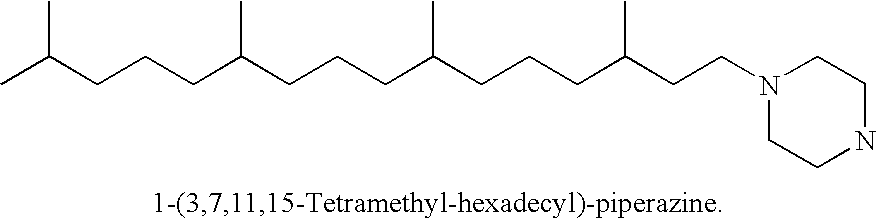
CC(CCCC(CCCC(CCCC(CCN1CCNCC1)C)C)C)C
